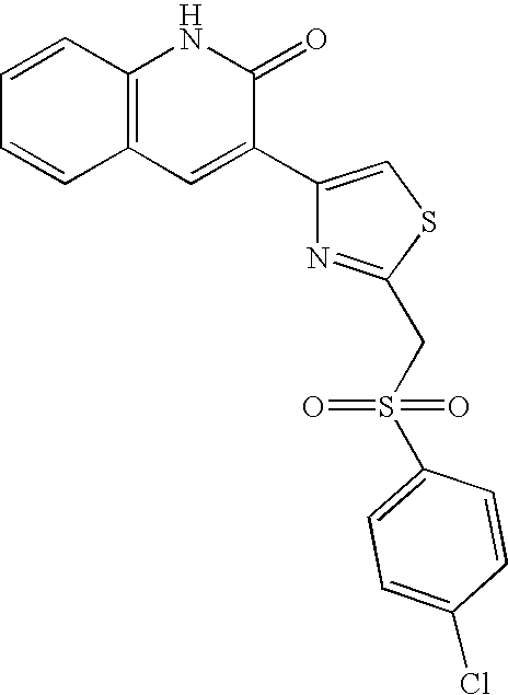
C1=CC2=C(C=C1)C=C(C1=CSC(CS(C3=CC=C(Cl)C=C3)(=O)=O)=N1)C(=O)N2
